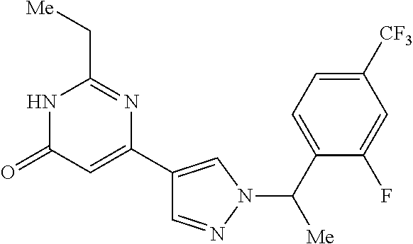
N1C(=O)C=C(C2=CN(C(C3=CC=C([CF3])C=C3F)[Me])N=C2)N=C1C[Me]
